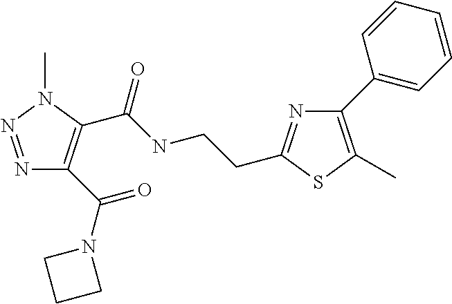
N1=NN(C)C(C(NCCC2=NC(C3=CC=CC=C3)=C(C)S2)=O)=C1C(=O)N1CCC1
